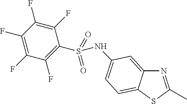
N1=C(C)SC2=CC=C(NS(C3=C(F)C(F)=C(F)C(F)=C3F)(=O)=O)C=C12
